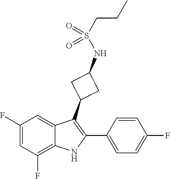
C1=C(F)C=C2C(=C1F)NC(C1=CC=C(F)C=C1)=C2C1CC(NS(=O)(=O)CCC)C1
